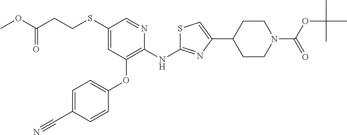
S(C1=CC(OC2=CC=C(C#N)C=C2)=C(NC2=NC(C3CCN(C(OC(C)(C)C)=O)CC3)=CS2)N=C1)CCC(OC)=O
